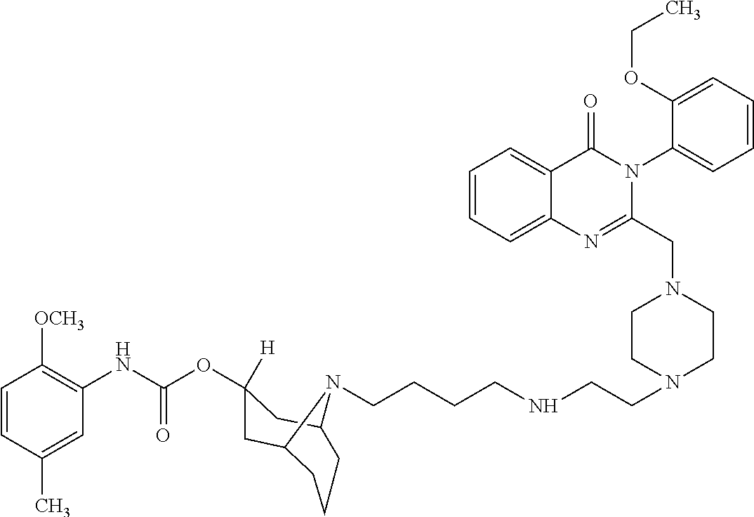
C1=CC(C)=CC(NC(OC2([H])CC3CCCC(C2)N3CCCCNCCN2CCN(CC3=NC4=CC=CC=C4C(=O)N3C3=CC=CC=C3OCC)CC2)=O)=C1[OCH3]
